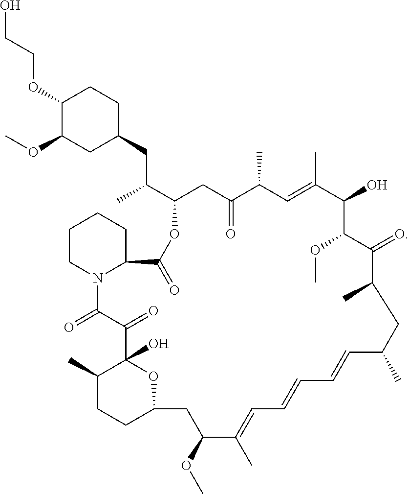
C1(OCCO)C(OC)CC(CC(C2CC(=O)C(C)C=C(C)C(O)C(OC)C(=O)C(C)CC(C)C=CC=CC=C(C)C(OC)CC3CCC(C)C(O)(C(=O)C(=O)N4CCCCC4C(=O)O2)O3)C)CC1
